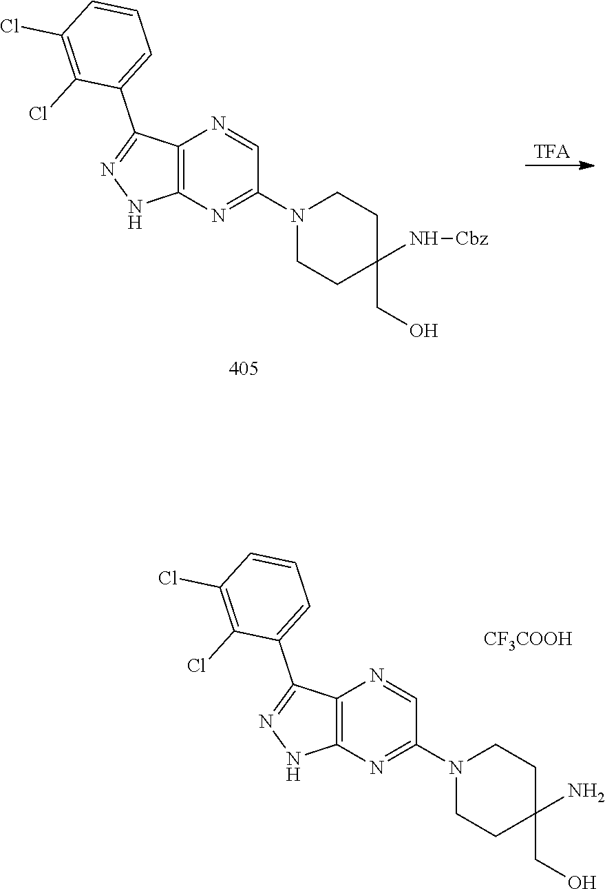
[TFA].C12=C(N=C(N3CCC(CO)(N[Cbz])CC3)C=N1)NN=C2C1=CC=CC(Cl)=C1Cl.C12=C(N=C(N3CCC(CO)(N)CC3)C=N1)NN=C2C1=CC=CC(Cl)=C1Cl.[CF3COOH]
